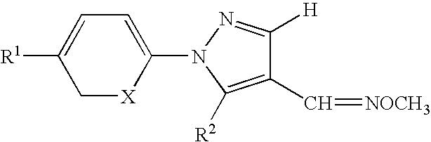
C1[X]C(N2N=C([H])C(C=[NOCH3])=C2[R2])=CC=C1[R1]
